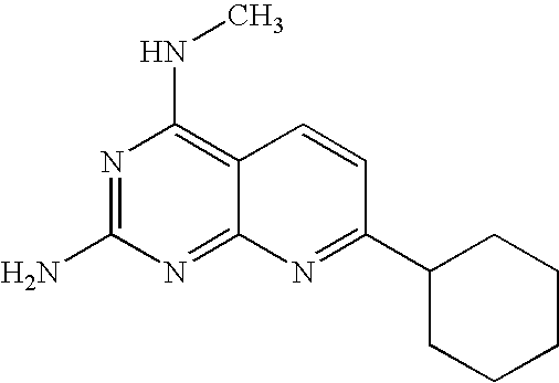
N1=C(N)N=C2C(=C1NC)C=CC(C1CCCCC1)=N2
